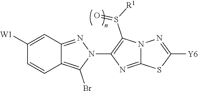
C1([W1])=CC2=NN(C3=C(S([R1])=O)N4C(=N3)SC([Y6])=N4)C(Br)=C2C=C1
